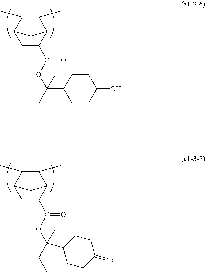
C1(C)C2CC(C(OC(C)(C)C3CCC(O)CC3)=O)C(C1C)C2.C1(C)C2CC(C(OC(CC)(C)C3CCC(=O)CC3)=O)C(C1C)C2
